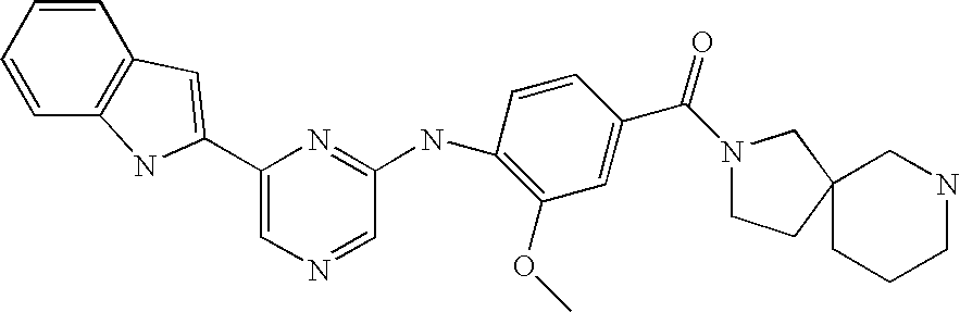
C1=CC=CC2=C1C=C(C1=CN=CC(NC3=C(OC)C=C(C(N4CCC5(C4)CCCNC5)=O)C=C3)=N1)N2
